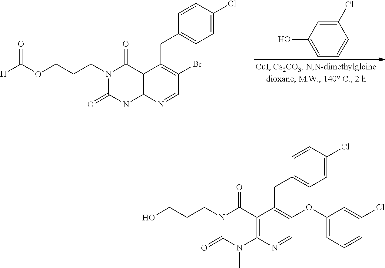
C12=C(N=CC(Br)=C1CC1=CC=C(Cl)C=C1)N(C)C(=O)N(CCCOC([H])=O)C2=O.C1(Cl)=CC(O)=CC=C1.C12=C(N=CC(OC3=CC=CC(Cl)=C3)=C1CC1=CC=C(Cl)C=C1)N(C)C(=O)N(CCCO)C2=O
